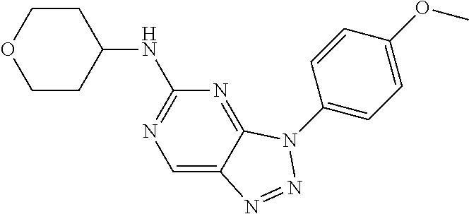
C1(N2C3=NC(NC4CCOCC4)=NC=C3N=N2)=CC=C(OC)C=C1
